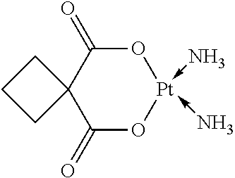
C1(=O)O[Pt](-N)(-N)OC(=O)C12CCC2
